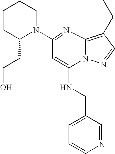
C1CC(CCO)N(C2=NC3=C(CC)C=NN3C(NCC3=CC=CN=C3)=C2)CC1
